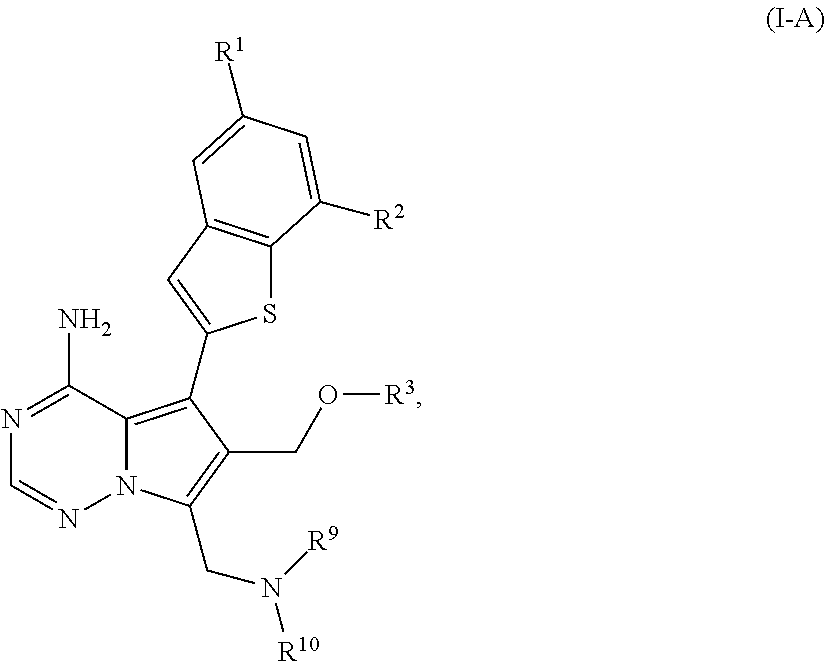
C1(N)=NC=NN2C1=C(C1=CC3=C(S1)C([R2])=CC([R1])=C3)C(CO[R3])=C2CN([R10])[R9]
